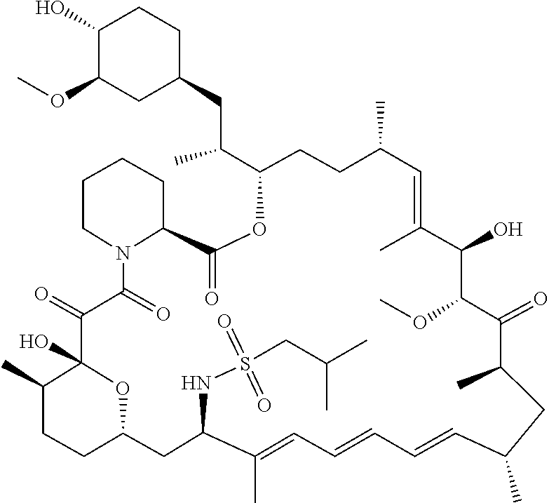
O(C1C(O)C(C)=CC(C)CCC(C(CC2CC(OC)C(O)CC2)C)OC(=O)C2CCCCN2C(=O)C(=O)C2(O)C(C)CCC(CC(NS(=O)(=O)CC(C)C)C(C)=CC=CC=CC(C)CC(C)C1=O)O2)C
